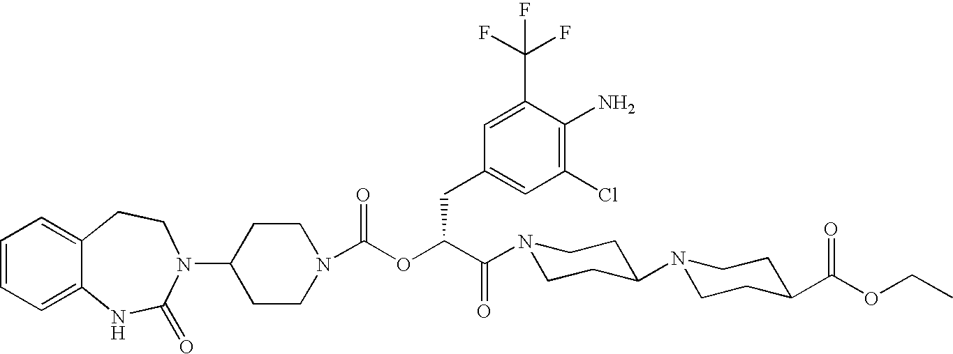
C1(N2C(=O)NC3=CC=CC=C3CC2)CCN(C(OC(C(N2CCC(N3CCC(C(OCC)=O)CC3)CC2)=O)CC2=CC(Cl)=C(N)C(C(F)(F)F)=C2)=O)CC1
